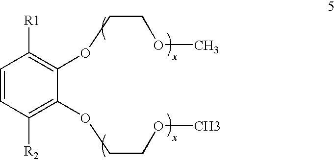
C1=CC([R2])=C(OCCOC)C(OCCOC)=C1[R1]
